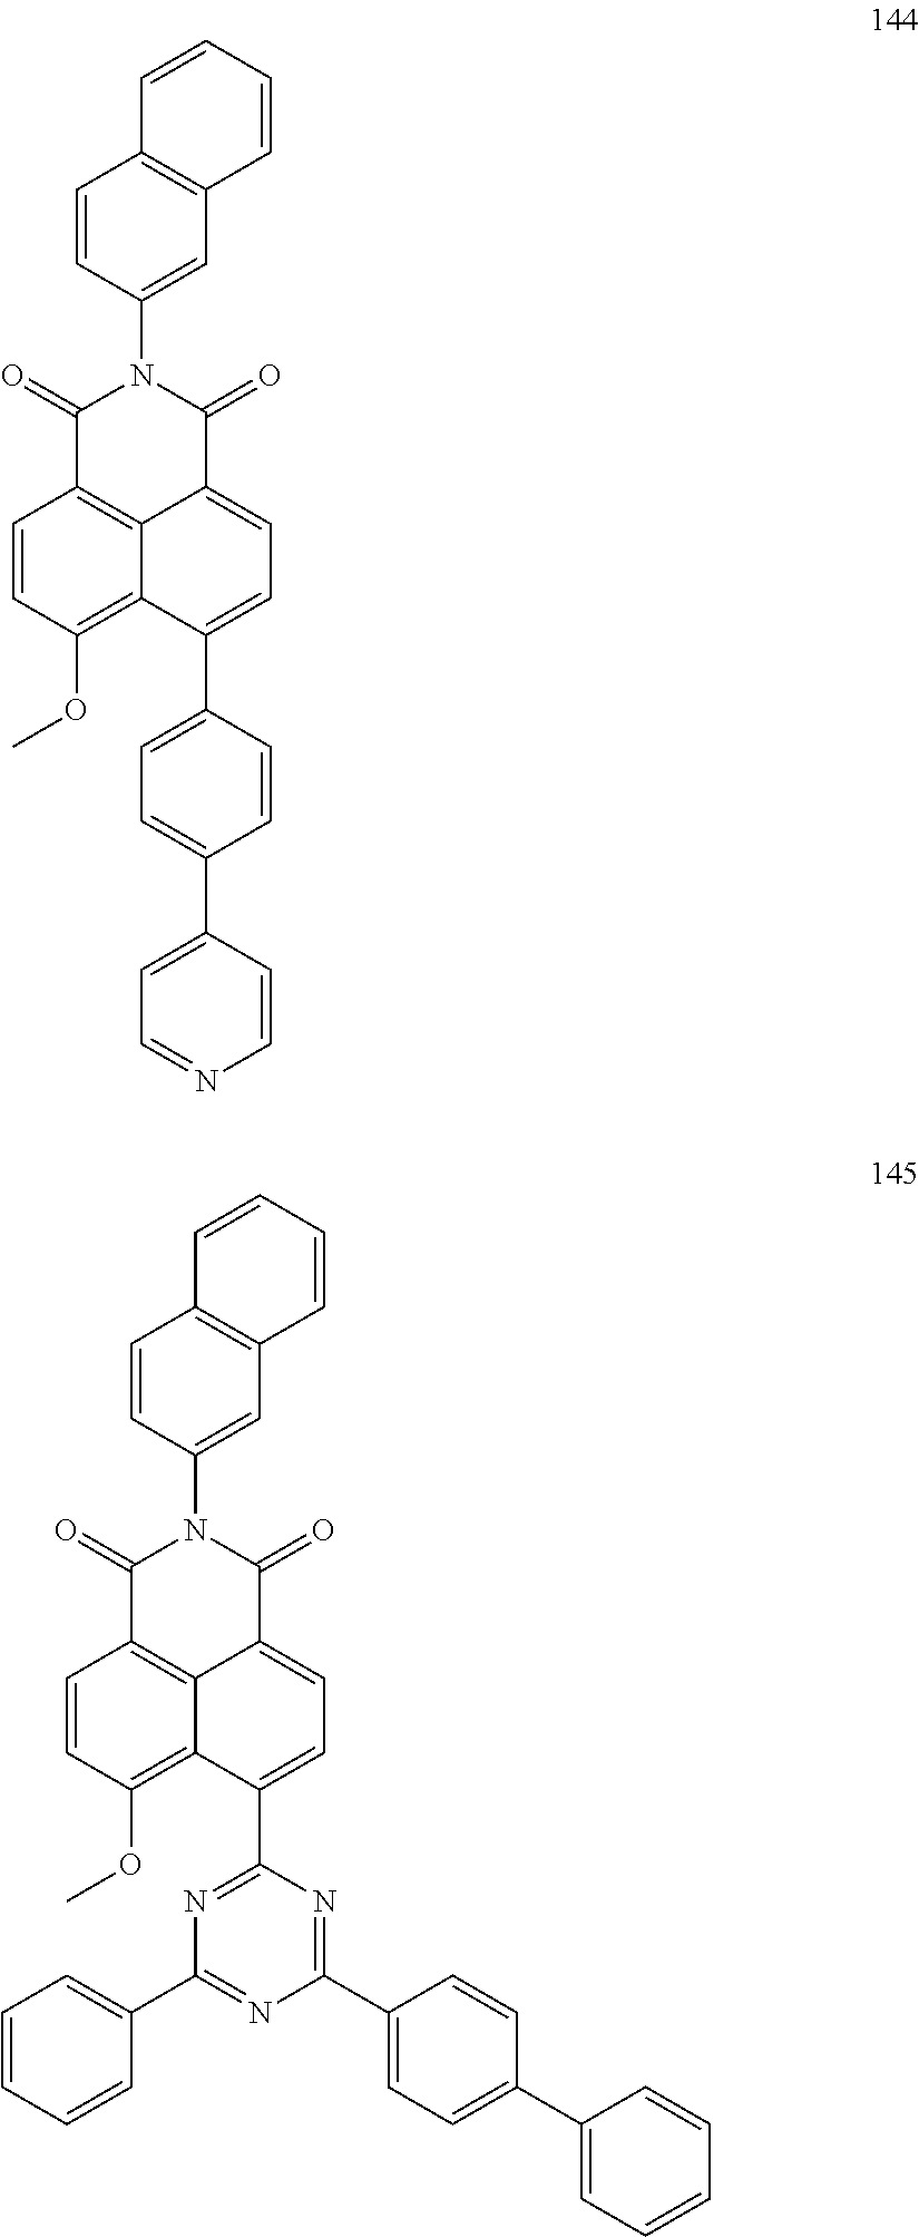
C1=CC(OC)=C2C3=C1C(=O)N(C1=CC4=C(C=C1)C=CC=C4)C(=O)C3=CC=C2C1=CC=C(C2=CC=NC=C2)C=C1.C1=CC(OC)=C2C3=C1C(=O)N(C1=CC4=C(C=C1)C=CC=C4)C(=O)C3=CC=C2C1=NC(C2=CC=CC=C2)=NC(C2=CC=C(C3=CC=CC=C3)C=C2)=N1
